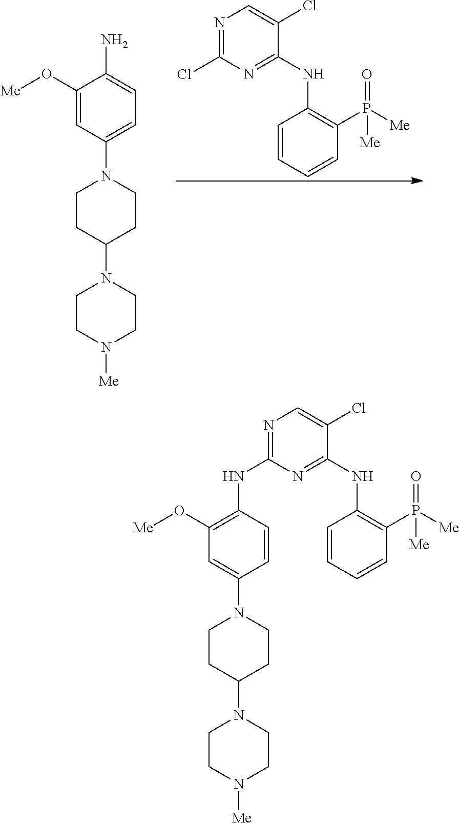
C1CC(N2CCN([Me])CC2)CCN1C1=CC=C(N)C(O[Me])=C1.C1=CC=CC(P([Me])([Me])=O)=C1NC1=NC(Cl)=NC=C1Cl.C1CC(N2CCN([Me])CC2)CCN1C1=CC(O[Me])=C(NC2=NC=C(Cl)C(NC3=C(P([Me])([Me])=O)C=CC=C3)=N2)C=C1
